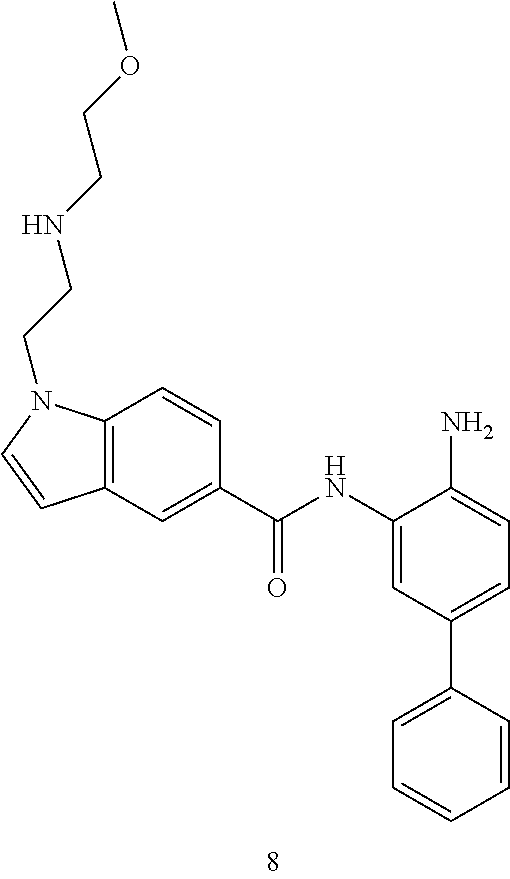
C12=C(C=C(C(=O)NC3=CC(C4=CC=CC=C4)=CC=C3N)C=C1)C=CN2CCNCCOC
